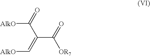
C(=C(C([AlkO])=O)C(=O)[OR7])[AlkO]
